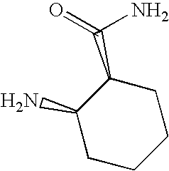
C1(N)CCCCC1C(=O)N
